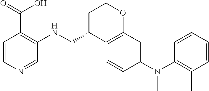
C1=CC(N(C2=C(C)C=CC=C2)C)=CC2=C1C(CNC1=C(C(O)=O)C=CN=C1)CCO2
